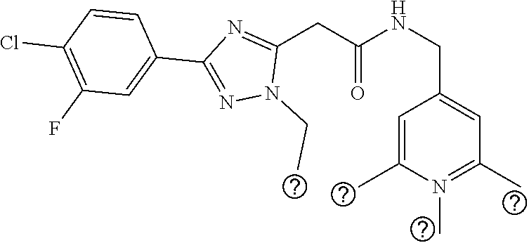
C(NC(CC1=NC(C2=CC(F)=C(Cl)C=C2)=NN1CC)=O)C1=CC(C)=N(C)C(C)=C1
